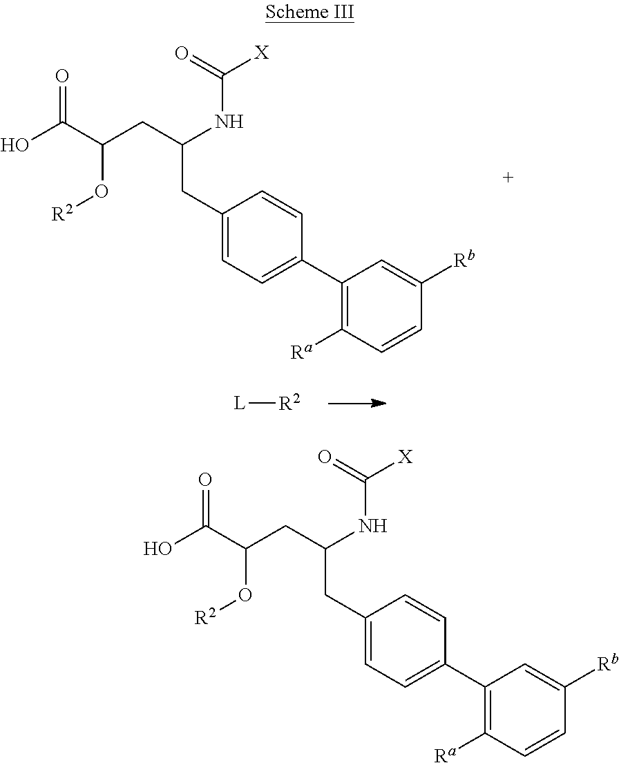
C1(CC(NC(=O)[X])CC(O[R2])C(=O)O)=CC=C(C2=C([Ra])C=CC([Rb])=C2)C=C1.[L][R2].C1(CC(NC(=O)[X])CC(O[R2])C(=O)O)=CC=C(C2=C([Ra])C=CC([Rb])=C2)C=C1
